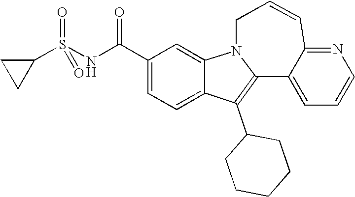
C1(C(NS(C2CC2)(=O)=O)=O)=CC=C2C(=C1)N1C(=C2C2CCCCC2)C2=CC=CN=C2C=CC1
